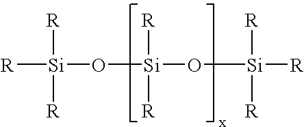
[R][Si](O[Si](O[Si]([R])([R])[R])([R])[R])([R])[R]
